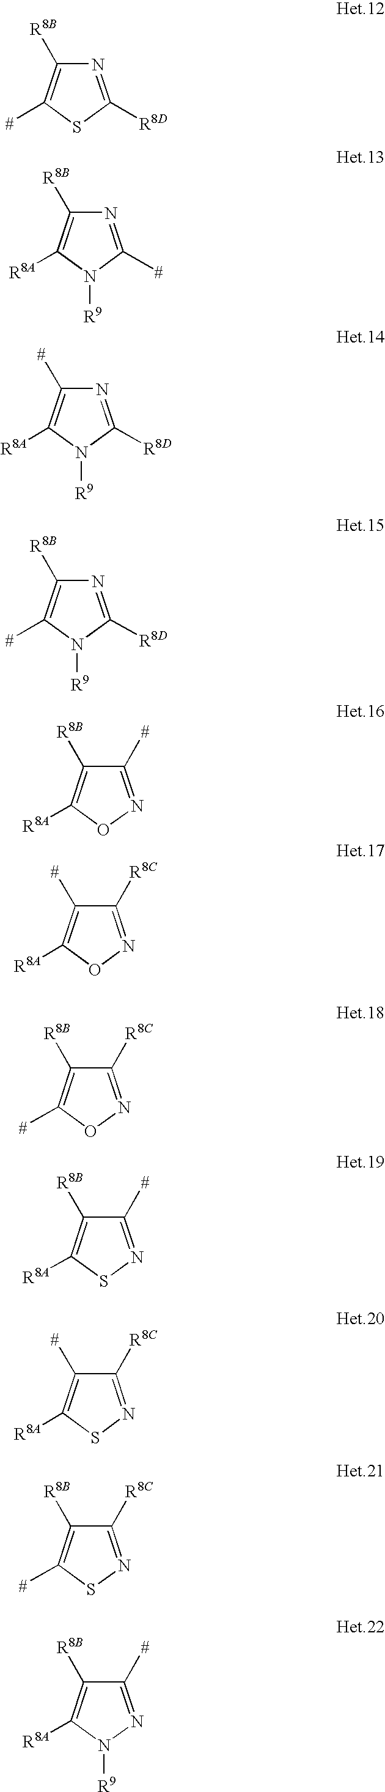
N1=C([R8D])SC([#])=C1[R8B].N1=C([#])N([R9])C([R8A])=C1[R8B].N1=C([R8D])N([R9])C([R8A])=C1[#].N1=C([R8D])N([R9])C([#])=C1[R8B].C1([#])=NOC([R8A])=C1[R8B].C1([R8C])=NOC([R8A])=C1[#].C1([#])=NSC([R8A])=C1[R8B].C1([R8C])=NSC([R8A])=C1[#].C1([R8C])=NSC([#])=C1[R8B].C1([R8C])=NOC([#])=C1[R8B].C1([#])=NN([R9])C([R8A])=C1[R8B]
